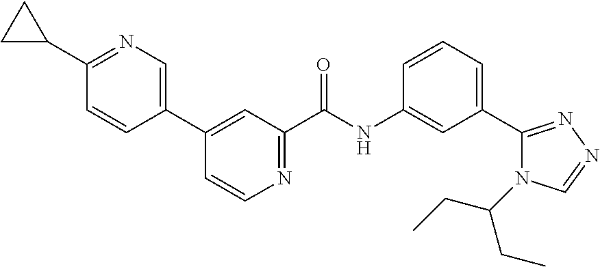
C1(C2=CN=C(C3CC3)C=C2)=CC(C(NC2=CC(C3=NN=CN3C(CC)CC)=CC=C2)=O)=NC=C1
